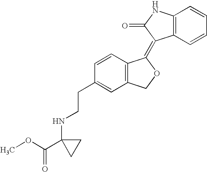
C12=C(C=CC=C1)C(=C1C3=C(CO1)C=C(CCNC1(C(=O)OC)CC1)C=C3)C(=O)N2
